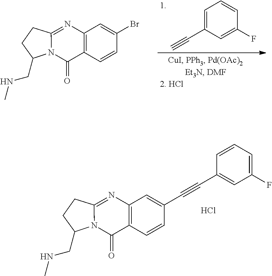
C1=C(C#C)C=C(F)C=C1.C1=CC2=C(C=C1Br)N=C1N(C2=O)C(CNC)CC1.C1=CC2=C(C=C1C#CC1=CC(F)=CC=C1)N=C1N(C2=O)C(CNC)CC1.Cl
